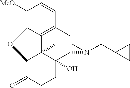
C1([MeO])=C2C3=C(C=C1)CC1C4(O)C3(C(C(=O)CC4)O2)CCN1CC1CC1
